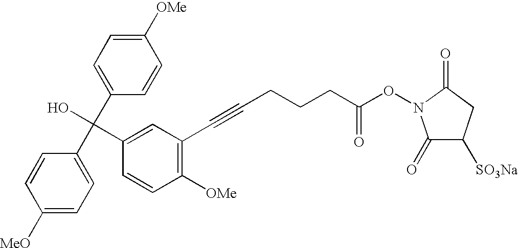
C1([MeO])=CC=C(C(C2=CC=C([OMe])C=C2)(O)C2=CC(C#CCCCC(ON3C(=O)C([SO3Na])CC3=O)=O)=C([OMe])C=C2)C=C1
